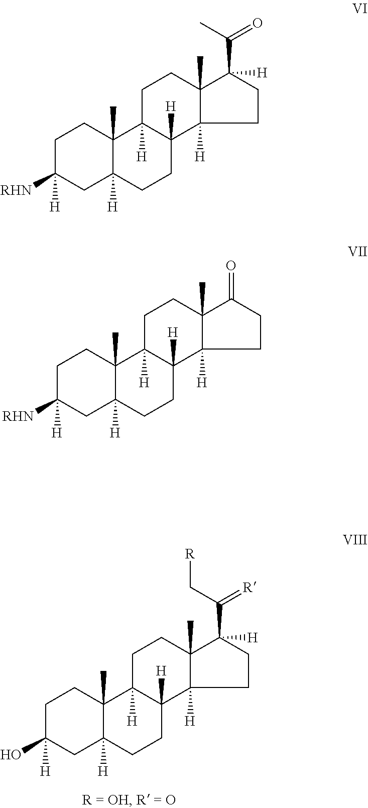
C1C(O)([H])CC2([H])C(C)(C1)C1([H])C([H])(CC2)C2([H])C(C)(CC1)C(C(C[R])=[R])([H])CC2.C1C([RHN])([H])CC2([H])C(C)(C1)C1([H])C([H])(CC2)C2([H])C(C)(CC1)C(C(C)=O)([H])CC2.C1C([RHN])([H])CC2([H])C(C)(C1)C1([H])C([H])(CC2)C2([H])C(C)(CC1)C(=O)CC2
